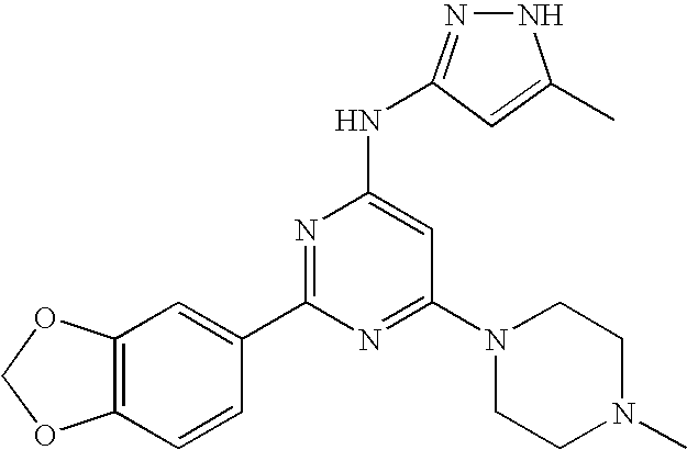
C1(C2=NC(NC3=NNC(C)=C3)=CC(N3CCN(C)CC3)=N2)=CC2=C(C=C1)OCO2
